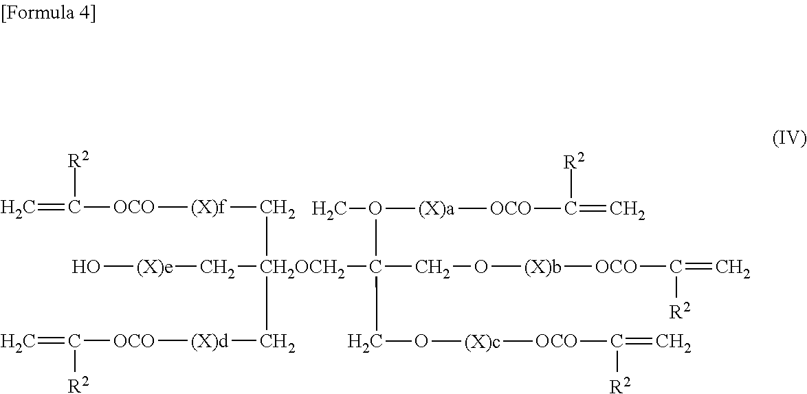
C=C([R2])[OCO][(X)f]C[CH2OCH2](C[(X)d][OCO]C(=C)[R2])(C[(X)e]O)C(CO[(X)b][OCO]C([R2])=C)(O(C)[(X)a][OCO]C([R2])=C)CO[(X)c][OCO]C([R2])=C
